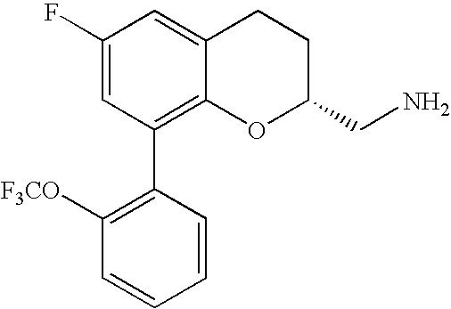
C1(F)=CC(C2=C([F3CO])C=CC=C2)=C2C(=C1)CCC(CN)O2
